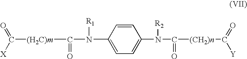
C([(H2C)m]C(=O)N([R1])C1=CC=C(N([R2])C(=O)[(CH2)n]C([Y])=O)C=C1)([X])=O
